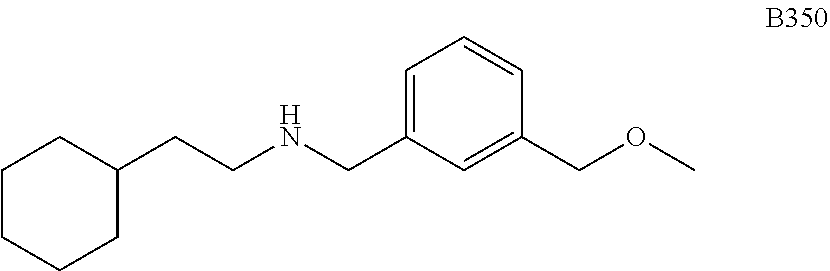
C1(CCNCC2=CC=CC(COC)=C2)CCCCC1
